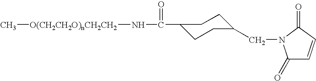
[O(CH2CH2O)nCH2CH2](C)NC(=O)C1CCC(CN2C(=O)C=CC2=O)CC1
